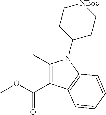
C1(C)=C(C(OC)=O)C2=C(C=CC=C2)N1C1CC[NBoc]CC1
